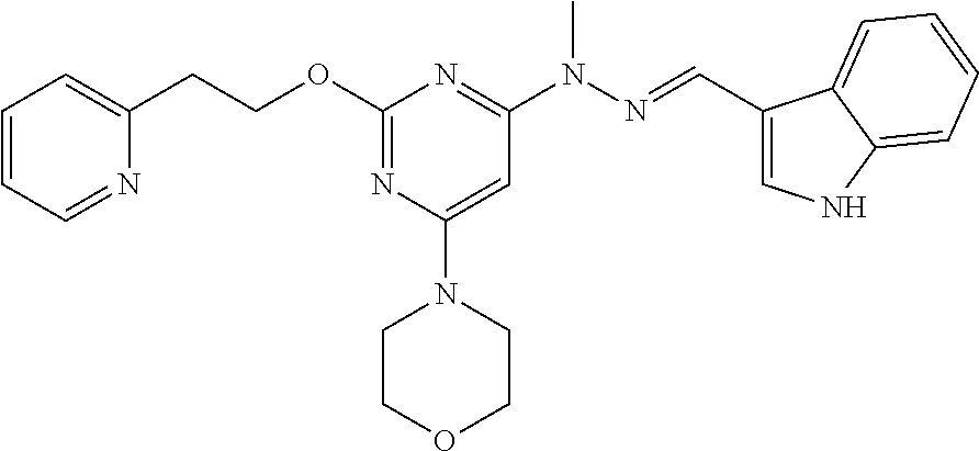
C(OC1=NC(N2CCOCC2)=CC(N(N=CC2=CNC3=CC=CC=C23)C)=N1)CC1=CC=CC=N1
